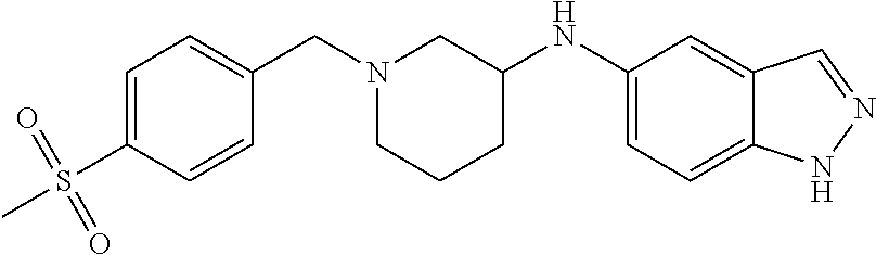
C1=C(S(C)(=O)=O)C=CC(CN2CCCC(NC3=CC=C4C(=C3)C=NN4)C2)=C1
